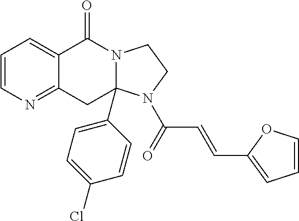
C1=CN=C2C(=C1)C(=O)N1C(C3=CC=C(Cl)C=C3)(C2)N(C(=O)C=CC2=CC=CO2)CC1
